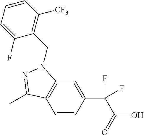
C1=CC(C(F)(C(=O)O)F)=CC2=C1C(C)=NN2CC1=C([CF3])C=CC=C1F
